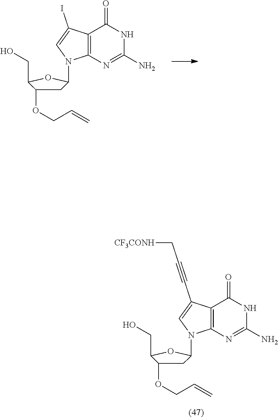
C12=C(N=C(N)NC1=O)N(C1CC(OCC=C)C(CO)O1)C=C2I.C12=C(N=C(N)NC1=O)N(C1CC(OCC=C)C(CO)O1)C=C2C#CC[CF3CONH]
